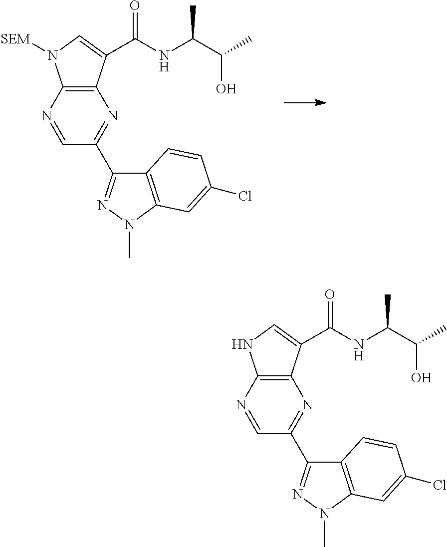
C12=C(N=CC(C3=NN(C)C4=C3C=CC(Cl)=C4)=N1)N([SEM])C=C2C(=O)NC(C(C)O)C.C12=C(N=CC(C3=NN(C)C4=C3C=CC(Cl)=C4)=N1)NC=C2C(=O)NC(C(C)O)C
